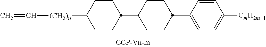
[(CH2)n](C1CCC(C2CCC(C3=CC=C([CmH2m+1])C=C3)CC2)CC1)C=C
